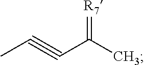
CC#CC(C)=[R7]
